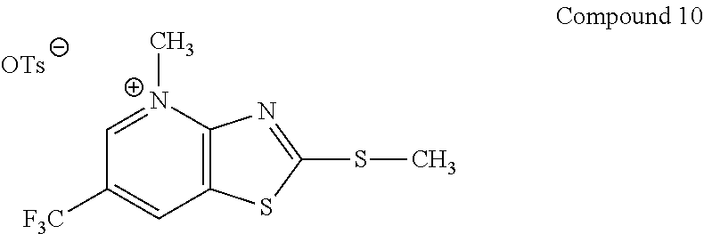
C1=[N+](C)C2=C(C=C1[F3C])SC(SC)=N2
